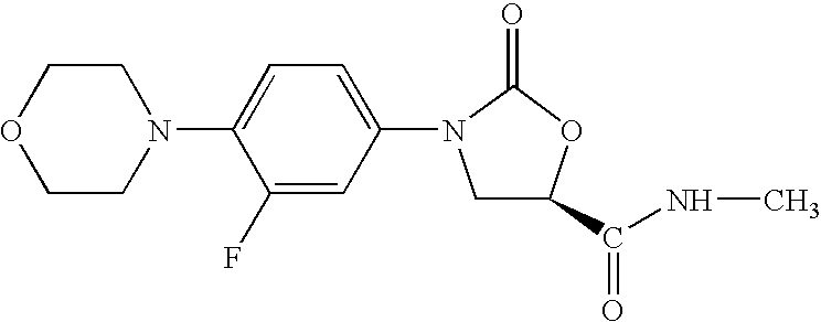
C1(F)=CC(N2CC(C(=O)NC)OC2=O)=CC=C1N1CCOCC1
